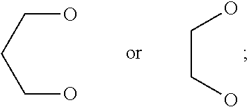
C(CCO)O.C(CO)O
